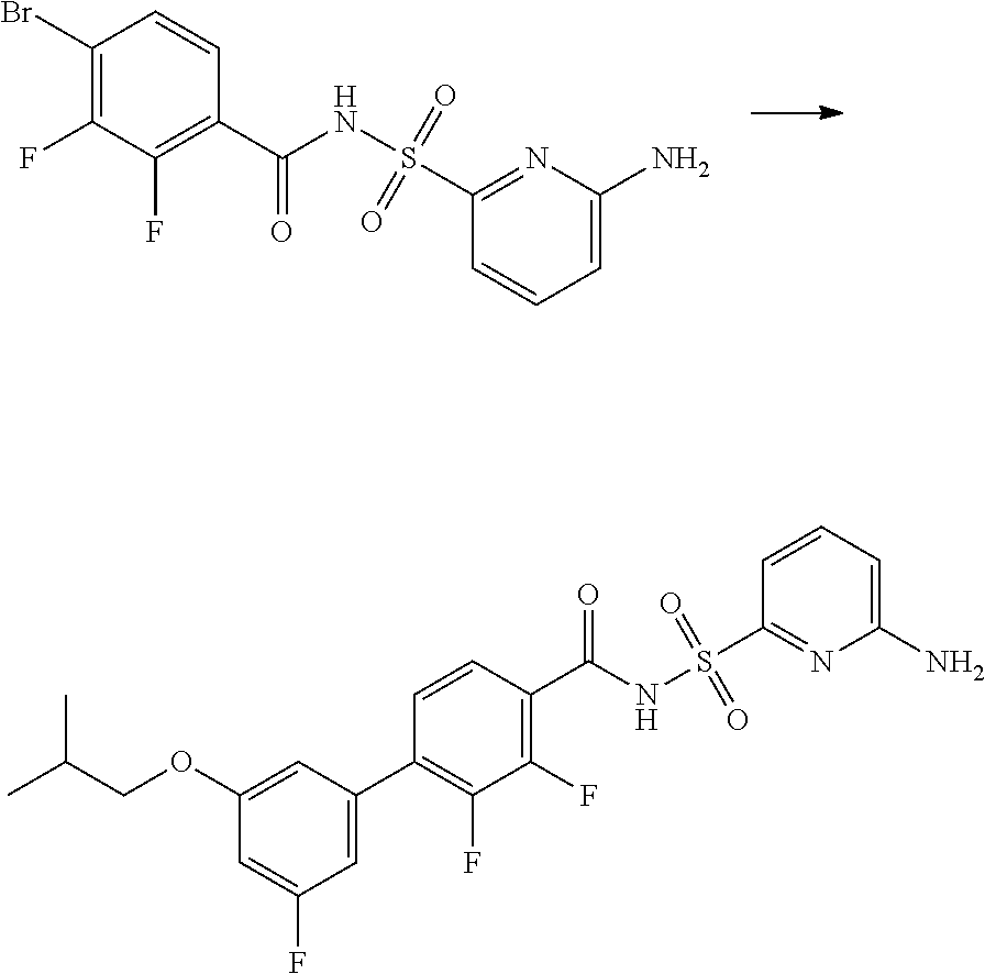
S(=O)(C1=NC(N)=CC=C1)(=O)NC(C1=C(F)C(F)=C(Br)C=C1)=O.S(=O)(C1=NC(N)=CC=C1)(=O)NC(C1=C(F)C(F)=C(C2=CC(F)=CC(OCC(C)C)=C2)C=C1)=O
